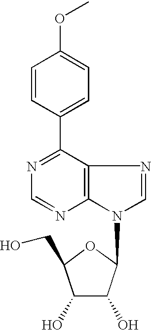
C1(C2=CC=C(OC)C=C2)=NC=NC2=C1N=CN2C1C(O)C(O)C(CO)O1
